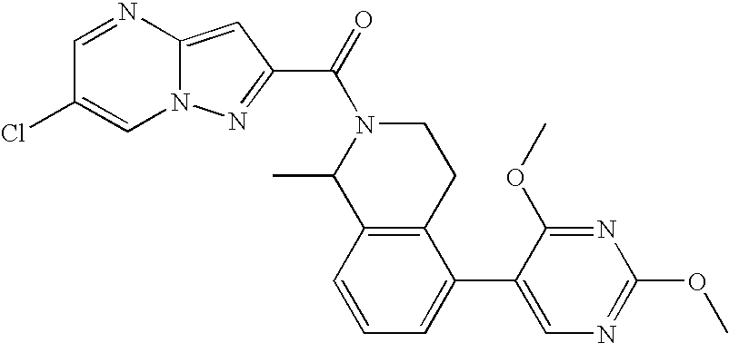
C1=NC2=CC(C(=O)N3C(C)C4=C(CC3)C(C3=CN=C(OC)N=C3OC)=CC=C4)=NN2C=C1Cl
